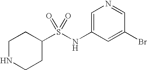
C1NCCC(S(NC2=CN=CC(Br)=C2)(=O)=O)C1
